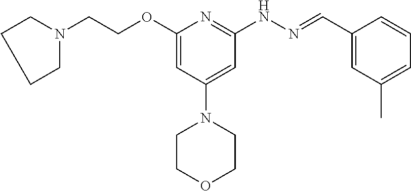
O(C1=CC(N2CCOCC2)=CC(NN=CC2=CC(C)=CC=C2)=N1)CCN1CCCC1
